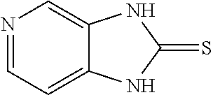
N1=CC=C2C(=C1)NC(=S)N2
